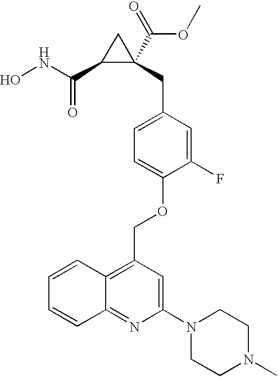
ONC(=O)C1C(C(OC)=O)(CC2=CC=C(OCC3=C4C(=NC(N5CCN(C)CC5)=C3)C=CC=C4)C(F)=C2)C1
